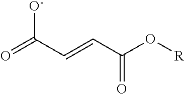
O=C(C=CC(O[R])=O)[O-]
